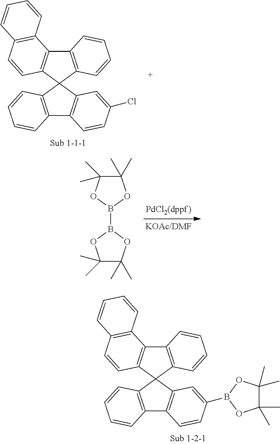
C12=C(C=C(Cl)C=C1)C1(C3=C2C=CC=C3)C2=C(C3=C1C=CC=C3)C1=C(C=C2)C=CC=C1.C1(C)(C)C(C)(C)OB(B2OC(C)(C)C(C)(C)O2)O1.C12=C(C=C(B3OC(C)(C)C(C)(C)O3)C=C1)C1(C3=C2C=CC=C3)C2=C(C3=C1C=CC=C3)C1=C(C=C2)C=CC=C1
